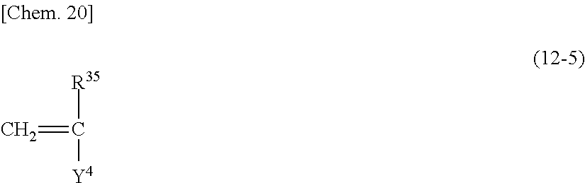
[R35]C(=C)[Y4]
